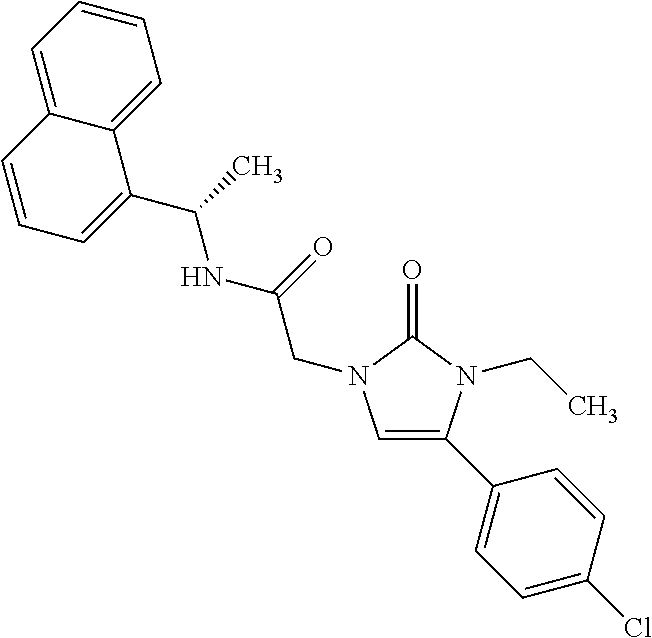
C1=C(C2=CC=C(Cl)C=C2)N(CC)C(=O)N1CC(=O)NC(C)C1=CC=CC2=CC=CC=C12
